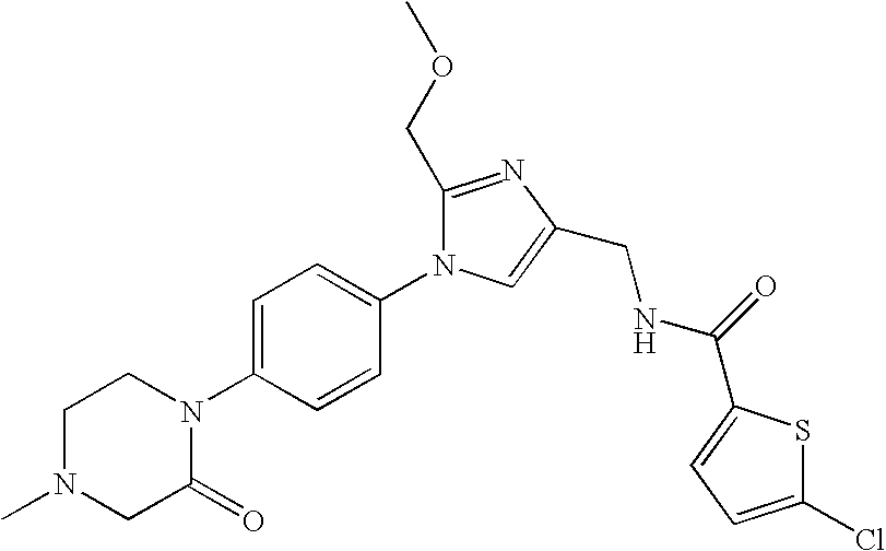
C1N(C)CC(=O)N(C2=CC=C(N3C(COC)=NC(CNC(=O)C4=CC=C(Cl)S4)=C3)C=C2)C1
